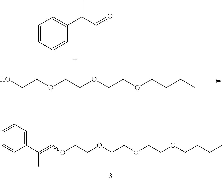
C1=CC=CC(C(C=O)C)=C1.OCCOCCOCCOCCCC.C1(C(=COCCOCCOCCOCCCC)C)=CC=CC=C1
